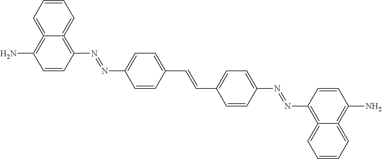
C1=CC(C=CC2=CC=C(N=NC3=C4=CC=CC=C4=C(N)C=C3)C=C2)=CC=C1N=NC1=C2=CC=CC=C2=C(N)C=C1
